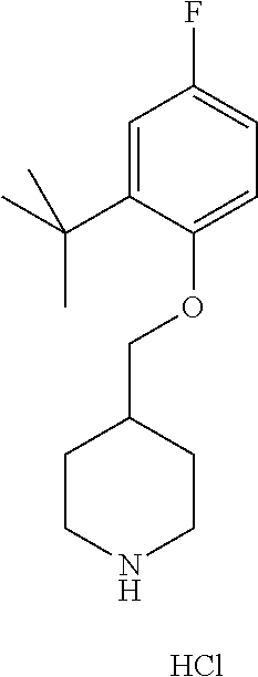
C1CNCCC1COC1=CC=C(F)C=C1C(C)(C)C.Cl
